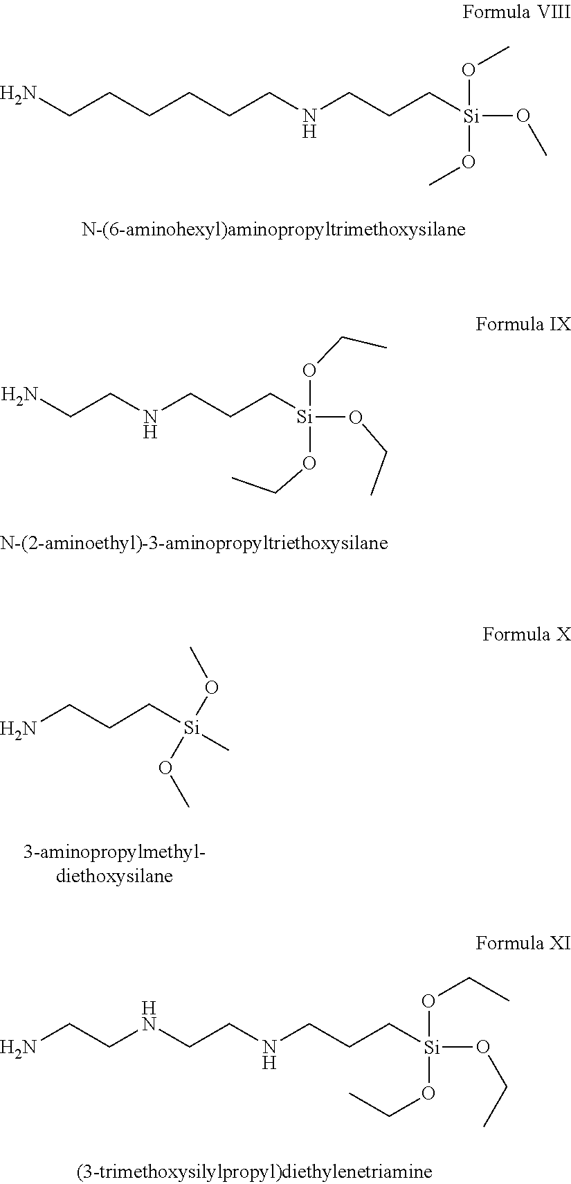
NCCCCCCNCCC[Si](OC)(OC)OC.O(CC)[Si](OCC)(OCC)CCCNCCN.O(C)[Si](C)(CCCN)OC.NCCNCCNCCC[Si](OCC)(OCC)OCC
